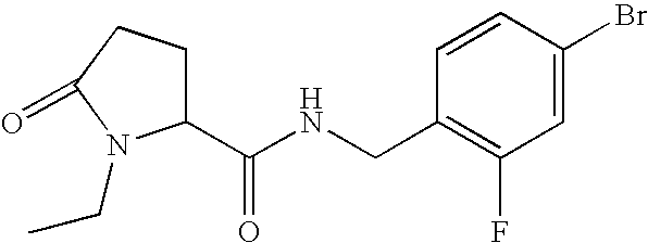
C1(C(NCC2=C(F)C=C(Br)C=C2)=O)CCC(=O)N1CC
